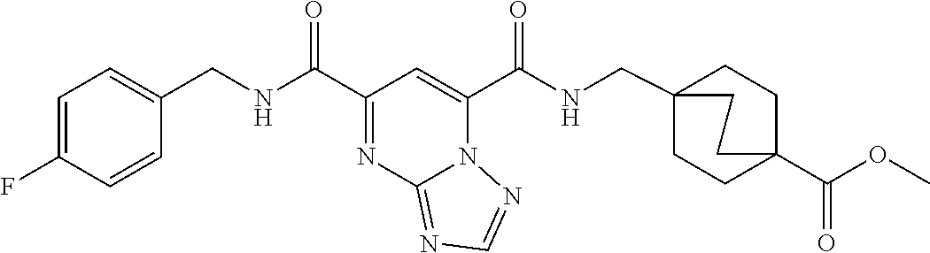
C1=CC(CNC(=O)C2=NC3=NC=NN3C(C(=O)NCC34CCC(C(=O)OC)(CC3)CC4)=C2)=CC=C1F
